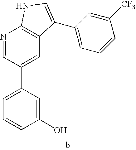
C1(O)=CC(C2=CC3=C(N=C2)NC=C3C2=CC=CC([CF3])=C2)=CC=C1
